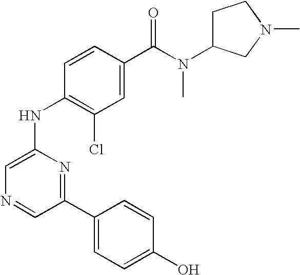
C1=CC(C(N(C2CCN(C)C2)C)=O)=CC(Cl)=C1NC1=CN=CC(C2=CC=C(O)C=C2)=N1
